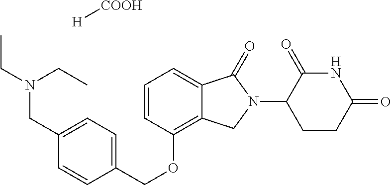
C(OC1=C2C(=CC=C1)C(=O)N(C1C(=O)NC(=O)CC1)C2)C1=CC=C(CN(CC)CC)C=C1.[COOH][H]
